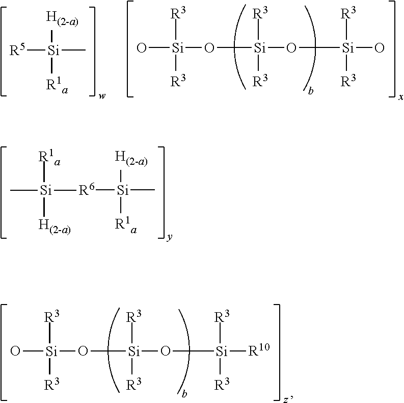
[R5][Si](C)([H(2-a)])[R1a].O[Si](O[Si](O[Si](O)([R3])[R3])([R3])[R3])([R3])[R3].[R6]([Si](C)([H(2-a)])[R1a])[Si](C)([R1a])[H(2-a)].O[Si](O[Si](O[Si]([R10])([R3])[R3])([R3])[R3])([R3])[R3]
